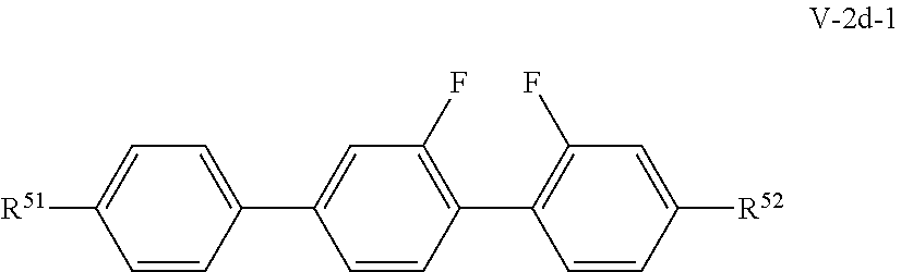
[R51]C1=CC=C(C2=CC(F)=C(C3=C(F)C=C([R52])C=C3)C=C2)C=C1
